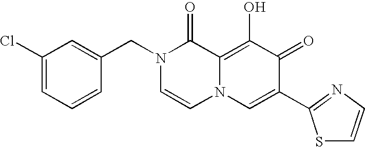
C1(Cl)=CC=CC(CN2C=CN3C(=C(O)C(=O)C(C4=NC=CS4)=C3)C2=O)=C1
